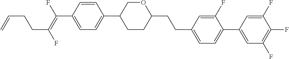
C(C1=CC=C(C2=CC(F)=C(F)C(F)=C2)C(F)=C1)CC1CCC(C2=CC=C(C(=C(F)CCC=C)F)C=C2)CO1
